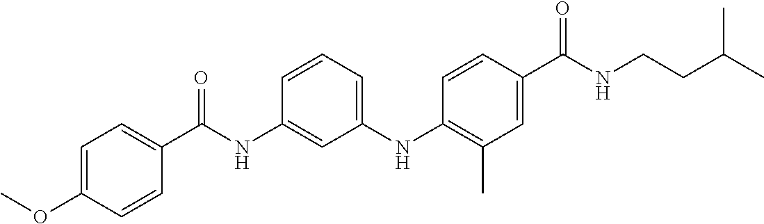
C1=CC(C(NCCC(C)C)=O)=CC(C)=C1NC1=CC=CC(NC(C2=CC=C(OC)C=C2)=O)=C1
